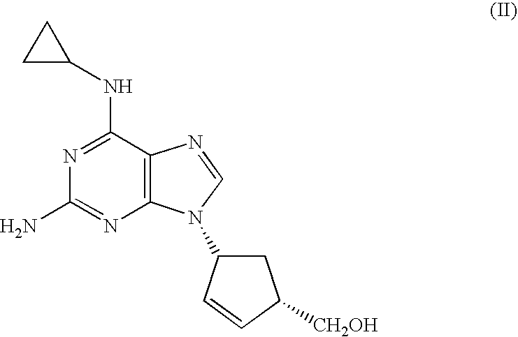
N1=C(NC2CC2)C2=C(N=C1N)N(C1CC([CH2OH])C=C1)C=N2
